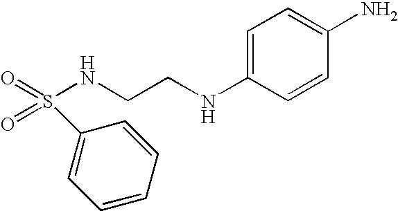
O=S(NCCNC1=CC=C(N)C=C1)(=O)C1=CC=CC=C1
